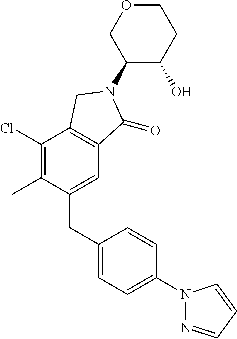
C1(Cl)=C(C)C(CC2=CC=C(N3N=CC=C3)C=C2)=CC2=C1CN(C1C(O)CCOC1)C2=O
